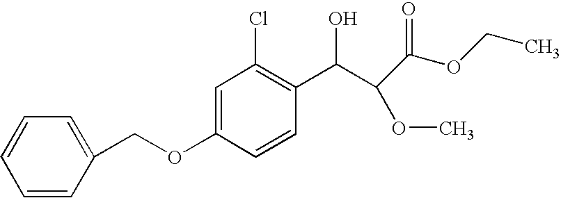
O(C1=CC(Cl)=C(C(C(C(OCC)=O)OC)O)C=C1)CC1=CC=CC=C1
